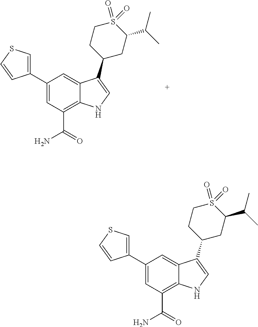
C1(C2=CSC=C2)=CC(C(N)=O)=C2C(=C1)C(C1CC(C(C)C)S(=O)(=O)CC1)=CN2.C1(C2=CSC=C2)=CC(C(N)=O)=C2C(=C1)C(C1CC(C(C)C)S(=O)(=O)CC1)=CN2
